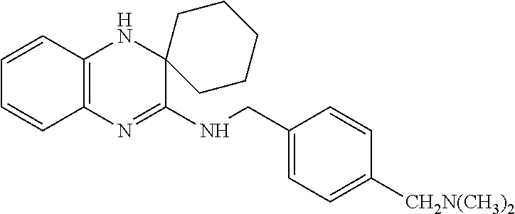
C1=CC2=C(C=C1)N=C(NCC1=CC=C([CH2N(CH3)2])C=C1)C1(N2)CCCCC1
